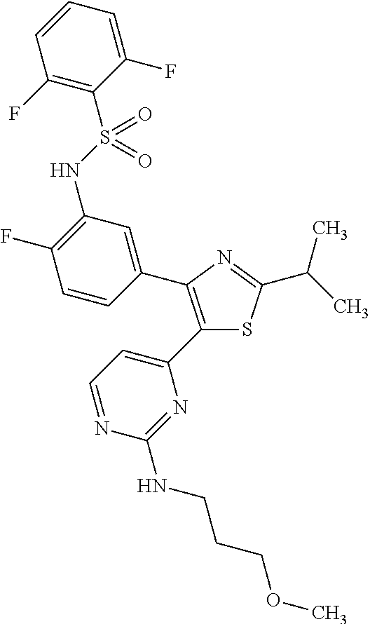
C1=CC=C(F)C(S(NC2=C(F)C=CC(C3=C(C4=CC=NC(NCCCOC)=N4)SC(C(C)C)=N3)=C2)(=O)=O)=C1F
